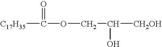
[C17H35]C(=O)OCC(O)[CH2OH]
